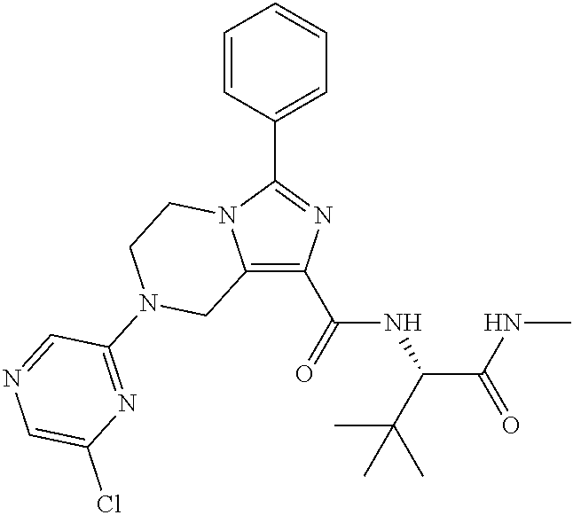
C12=C(C(=O)NC(C(NC)=O)C(C)(C)C)N=C(C3=CC=CC=C3)N1CCN(C1=NC(Cl)=CN=C1)C2
